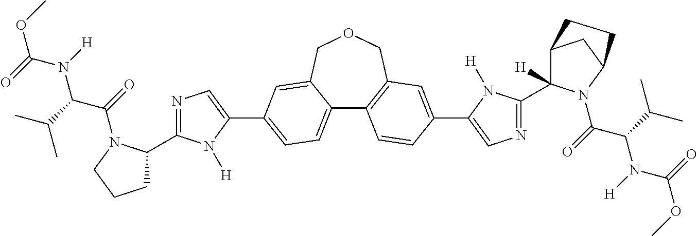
N1=C(C2CCCN2C(=O)C(C(C)C)N([H])C(=O)OC)N([H])C(C2=CC=C3C4=C(COCC3=C2)C=C(C2=CN=C(C3([H])C5CC(N3C(=O)C(C(C)C)N([H])C(=O)OC)CC5)N2[H])C=C4)=C1
